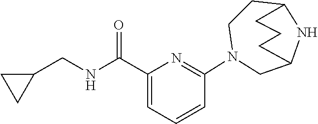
C1CN(C2=NC(C(NCC3CC3)=O)=CC=C2)CC2NC1CCC2
